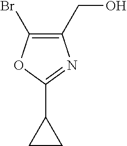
BrC1=C(CO)N=C(C2CC2)O1
